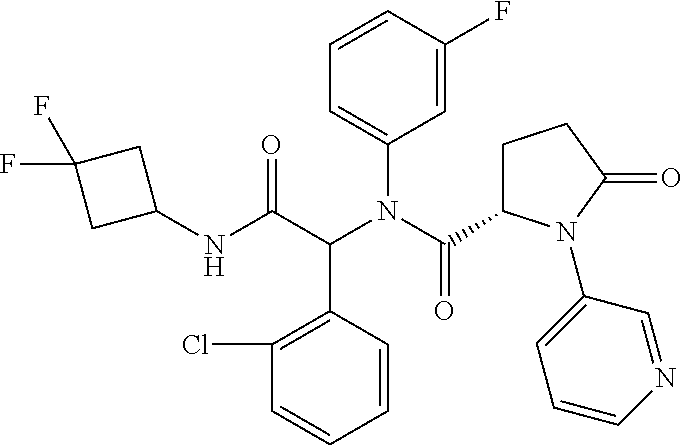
C1=CC(C(C(NC2CC(F)(F)C2)=O)N(C(=O)C2CCC(=O)N2C2=CC=CN=C2)C2=CC=CC(F)=C2)=C(Cl)C=C1
